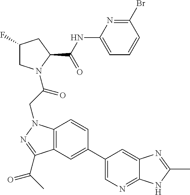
BrC1=NC(NC(C2CC(F)CN2C(CN2C3=C(C(C(C)=O)=N2)C=C(C2=CN=C4C(=C2)N=C(C)N4)C=C3)=O)=O)=CC=C1
